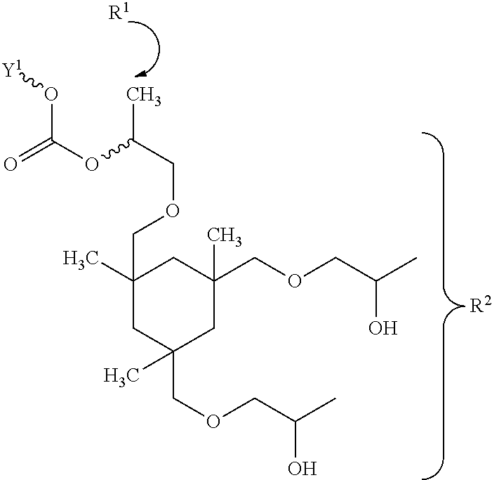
[R1].[R2].C(OCC1(C)CC(C)(COCC(C)O)CC(COCC(C)O)(C)C1)C(OC(=O)O[Y1])C
